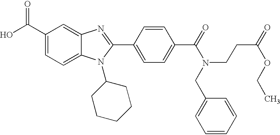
C1(C(O)=O)=CC=C2C(=C1)N=C(C1=CC=C(C(=O)N(CCC(=O)OCC)CC3=CC=CC=C3)C=C1)N2C1CCCCC1
